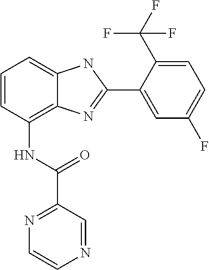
C1=CC(NC(C2=NC=CN=C2)=O)=C2C(=C1)NC(C1=CC(F)=CC=C1C(F)(F)F)=N2
